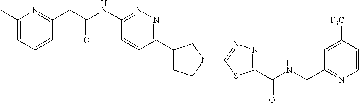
C1(C)=CC=CC(CC(NC2=NN=C(C3CCN(C4=NN=C(C(NCC5=NC=CC([F3C])=C5)=O)S4)C3)C=C2)=O)=N1
